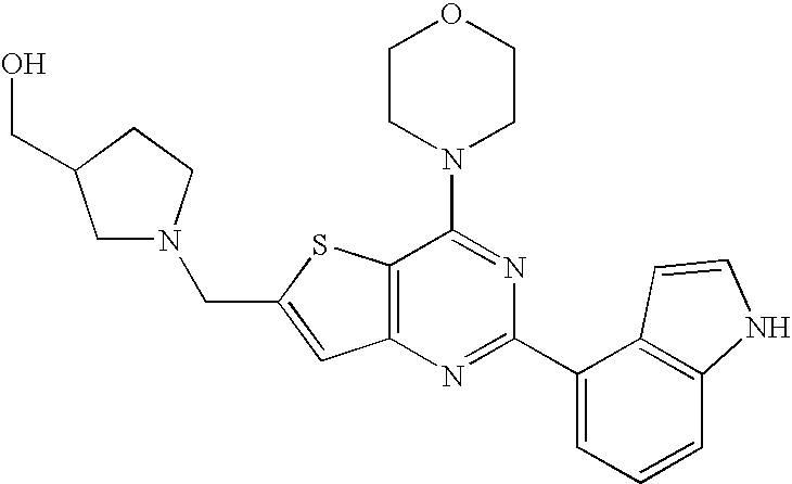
C12=C(N=C(C3=CC=CC4=C3C=CN4)N=C1N1CCOCC1)C=C(CN1CC(CO)CC1)S2
